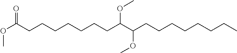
COC(CCCCCCCC(OC)C(CCCCCCCC)OC)=O
